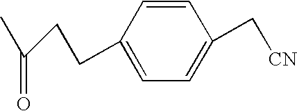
C1=CC(C[CN])=CC=C1CCC(C)=O
